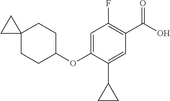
C1(F)=C(C(O)=O)C=C(C2CC2)C(OC2CCC3(CC2)CC3)=C1
